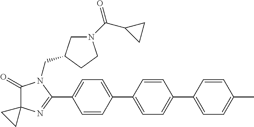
C1(=O)C2(N=C(C3=CC=C(C4=CC=C(C5=CC=C(C)C=C5)C=C4)C=C3)N1CC1CN(C(C3CC3)=O)CC1)CC2
